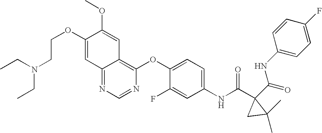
O(C1=CC2=NC=NC(OC3=CC=C(NC(C4(C(=O)NC5=CC=C(F)C=C5)CC4(C)C)=O)C=C3F)=C2C=C1OC)CCN(CC)CC
